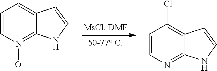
C1=CN=C2C(=C1Cl)C=CN2.C1=CN(O)=C2C(=C1)C=CN2
